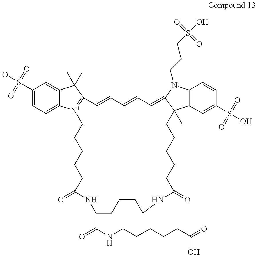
C1(S([-O])(=O)=O)=CC=C2C(=C1)C(C)(C)C1=[N+]2CCCCCC(=O)NC(C(=O)NCCCCCC(=O)O)CCCCNC(=O)CCCCCC2(C)C3=C(N(CCCS(O)(=O)=O)C2=CC=CC=C1)C=CC(S(O)(=O)=O)=C3
